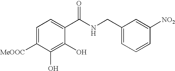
C1=C([MeOOC])C(O)=C(O)C(C(NCC2=CC=CC([NO2])=C2)=O)=C1
